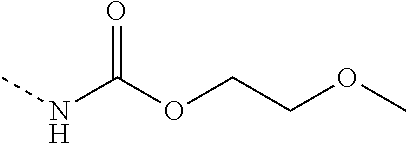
CNC(OCCOC)=O
